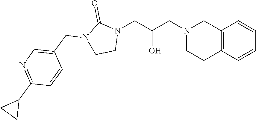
C12=C(C=CC=C1)CCN(CC(CN1C(=O)N(CC3=CN=C(C4CC4)C=C3)CC1)O)C2
